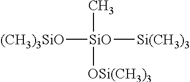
C[SiO]([OSi(CH3)3])([(CH3)3SiO])[Si(CH3)3]
